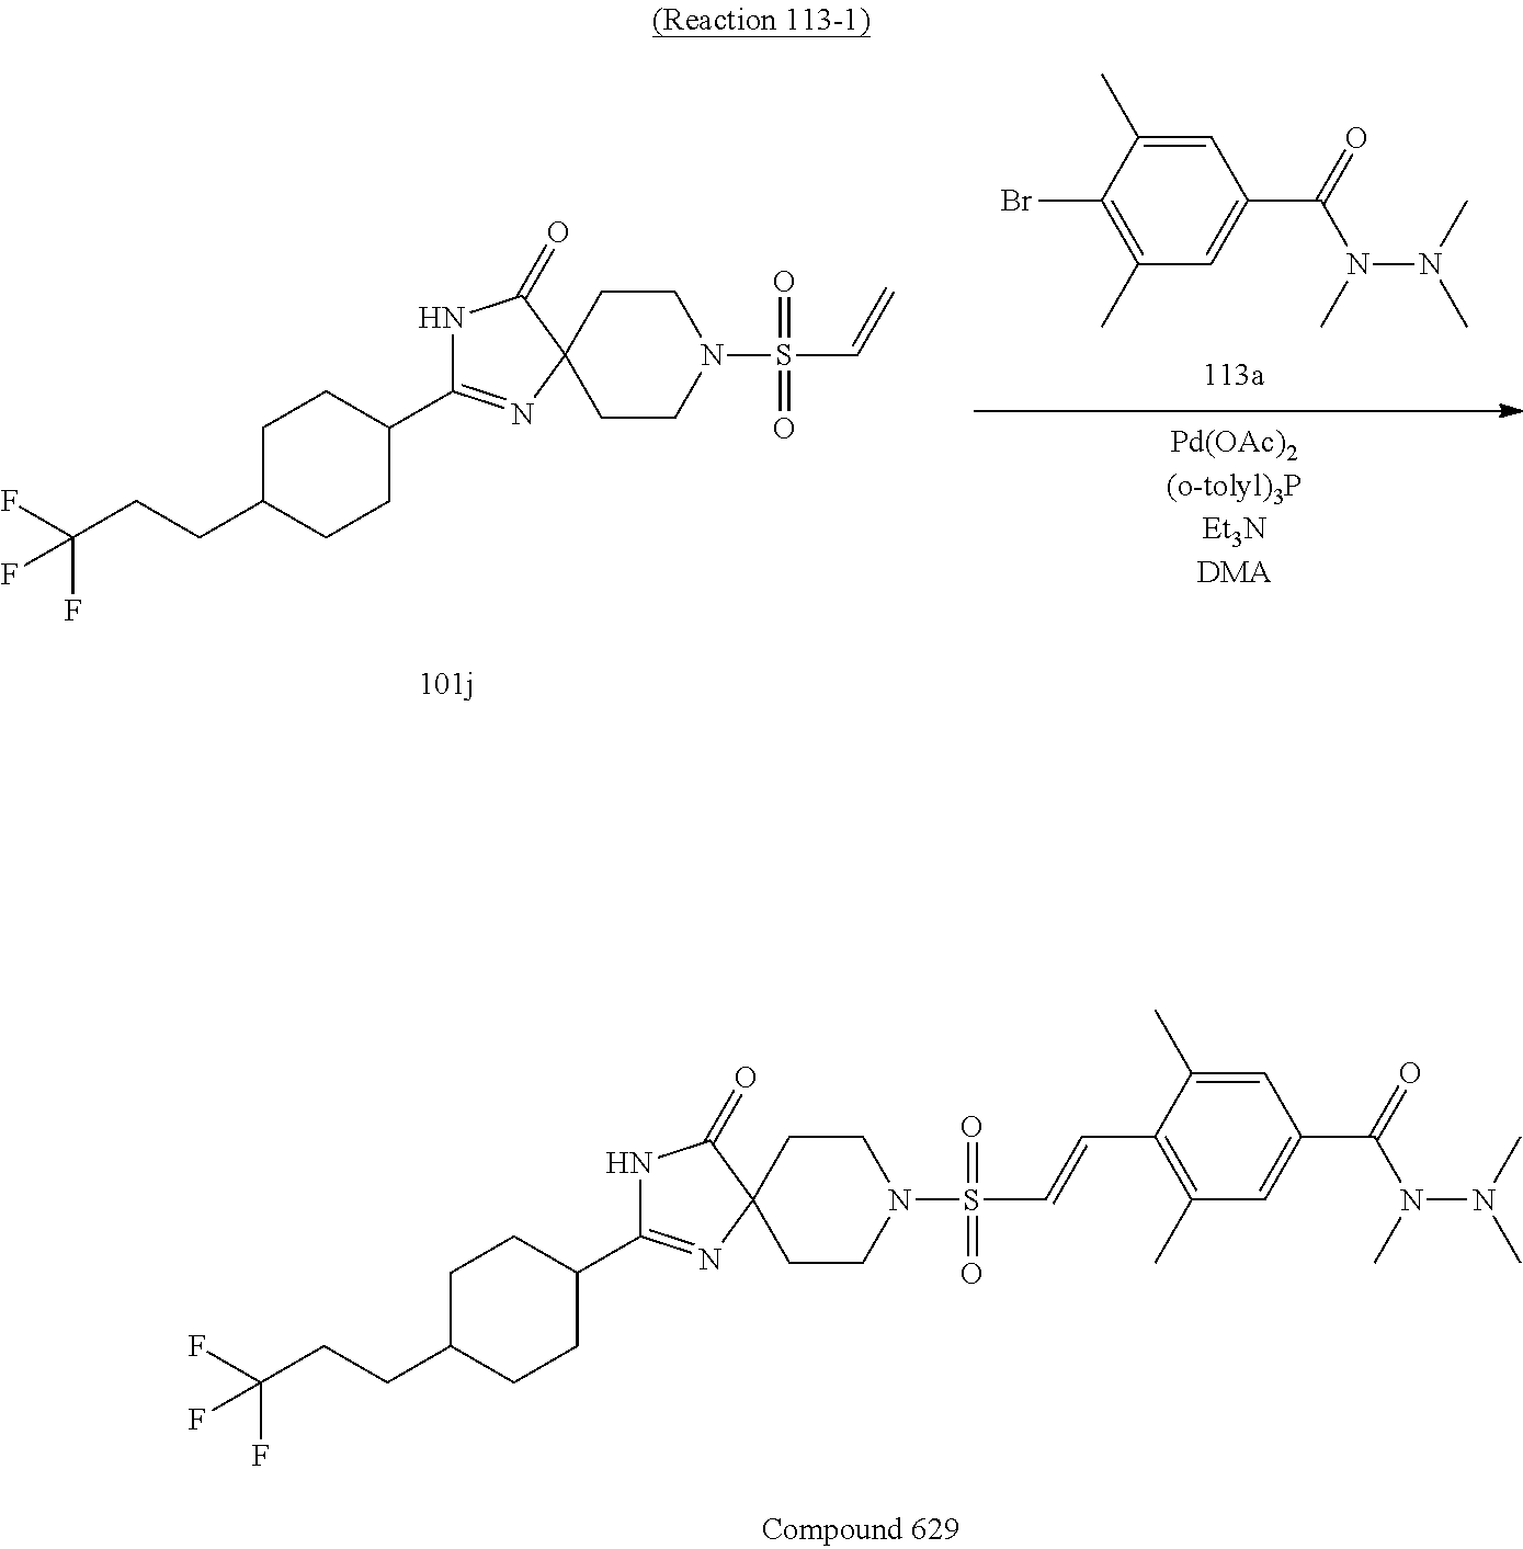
C1C(CCC(F)(F)F)CCC(C2=NC3(C(=O)N2)CCN(S(C=C)(=O)=O)CC3)C1.C1=C(C)C(Br)=C(C)C=C1C(=O)N(C)N(C)C.C1C(CCC(F)(F)F)CCC(C2=NC3(C(=O)N2)CCN(S(C=CC2=C(C)C=C(C(=O)N(C)N(C)C)C=C2C)(=O)=O)CC3)C1
